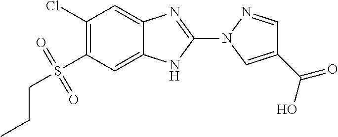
C1=C2C(=CC(Cl)=C1S(=O)(=O)CCC)N=C(N1C=C(C(O)=O)C=N1)N2
